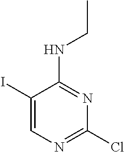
C1(I)=CN=C(Cl)N=C1NCC
